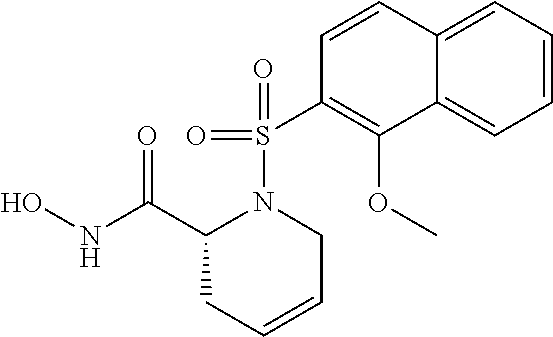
C1=CC=C2C(=C1)C(OC)=C(S(N1C(C(NO)=O)CC=CC1)(=O)=O)C=C2
